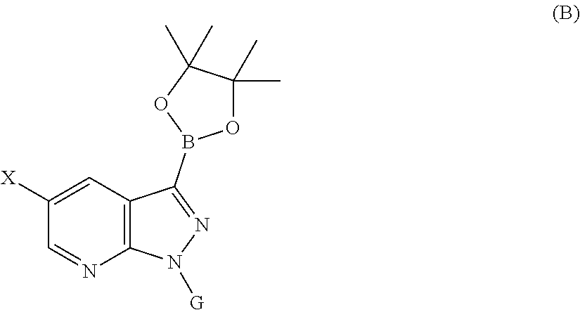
C12=C(N([G])N=C1B1OC(C)(C)C(C)(C)O1)N=CC([X])=C2
